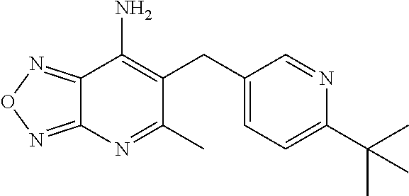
C12=NON=C1N=C(C)C(CC1=CC=C(C(C)(C)C)N=C1)=C2N
